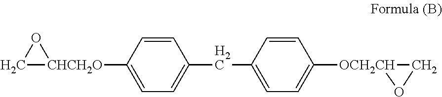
C1[CHCH2O](C2=CC=C(CC3=CC=C([OCH2CH]4OC4)C=C3)C=C2)O1
